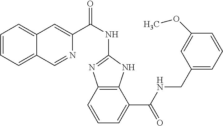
C1=CC=C2C(=C1)C=C(C(NC1=NC3=C(N1)C(C(NCC1=CC=CC(OC)=C1)=O)=CC=C3)=O)N=C2
